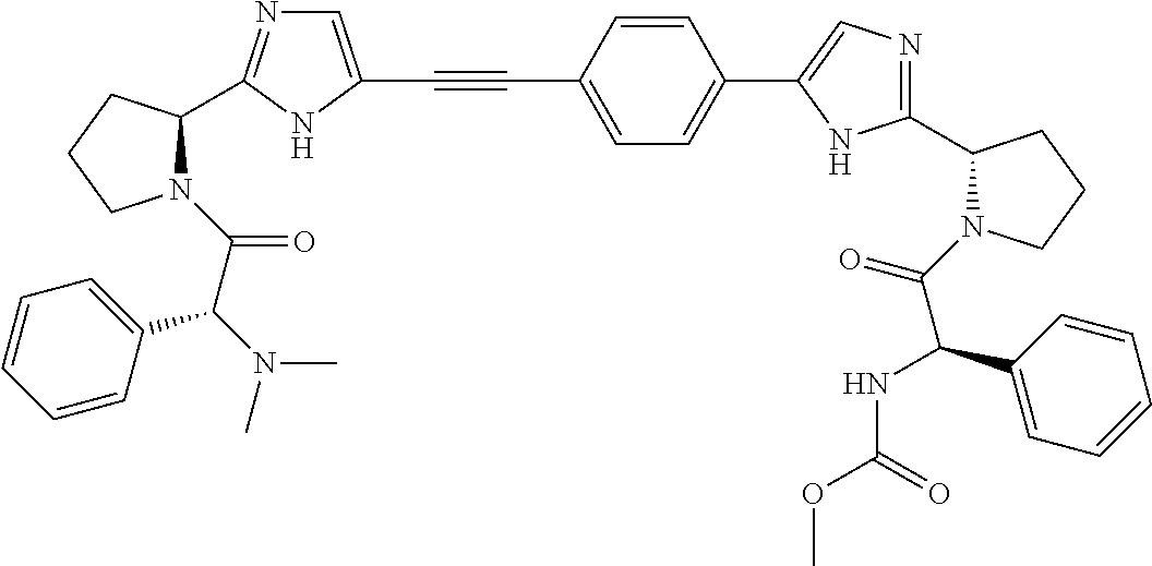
C1=C(C#CC2=CN=C(C3N(C(C(N(C)C)C4=CC=CC=C4)=O)CCC3)N2)C=CC(C2=CN=C(C3N(C(C(C4=CC=CC=C4)NC(=O)OC)=O)CCC3)N2)=C1
